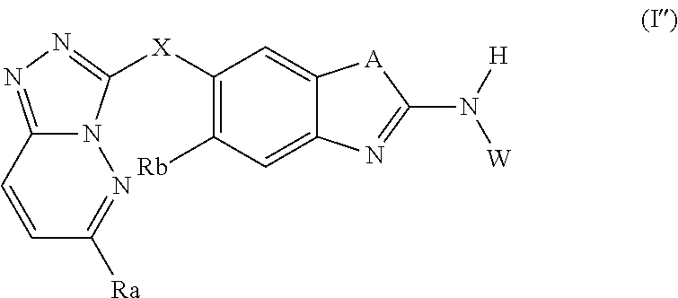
C1=CC2=NN=C([X]C3=C([Rb])C=C4C(=C3)[A]C(N([H])[W])=N4)N2N=C1[Ra]
